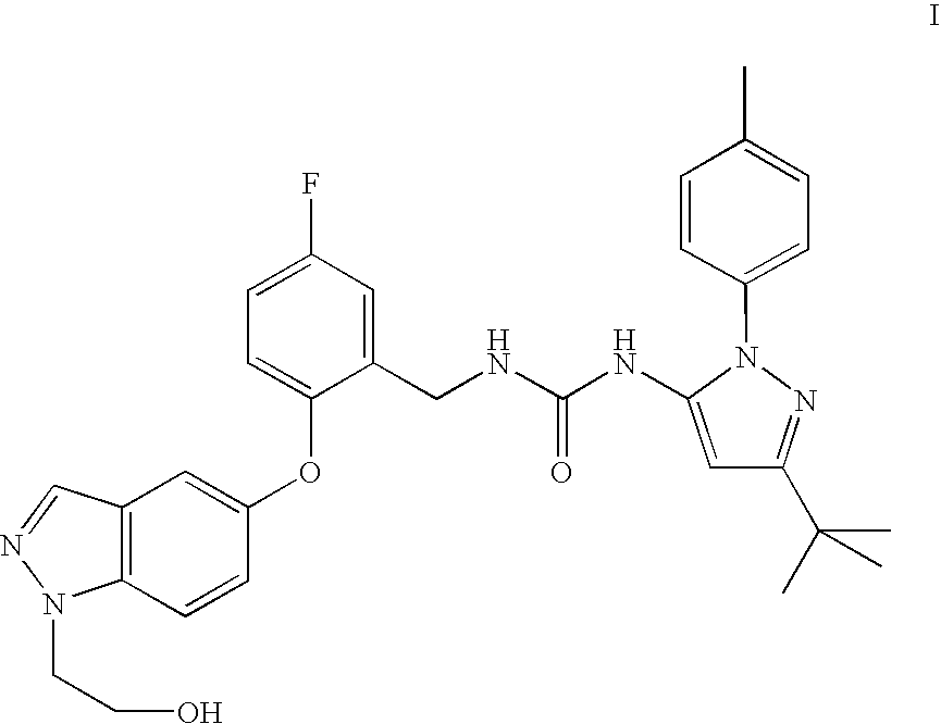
C(NC(NC1=CC(C(C)(C)C)=NN1C1=CC=C(C)C=C1)=O)C1=CC(F)=CC=C1OC1=CC2=C(C=C1)N(CCO)N=C2
